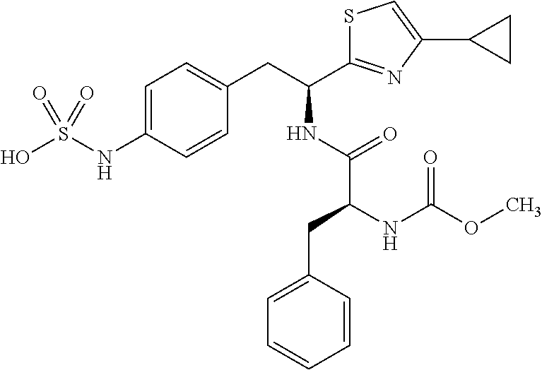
C1=C(NS(O)(=O)=O)C=CC(CC(C2=NC(C3CC3)=CS2)NC(C(CC2=CC=CC=C2)NC(OC)=O)=O)=C1
